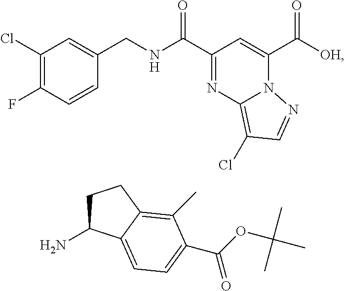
C1(Cl)=C(F)C=CC(CNC(C2=NC3=C(Cl)C=NN3C(C([OH])=O)=C2)=O)=C1.C1C(N)C2=CC=C(C(OC(C)(C)C)=O)C(C)=C2C1
